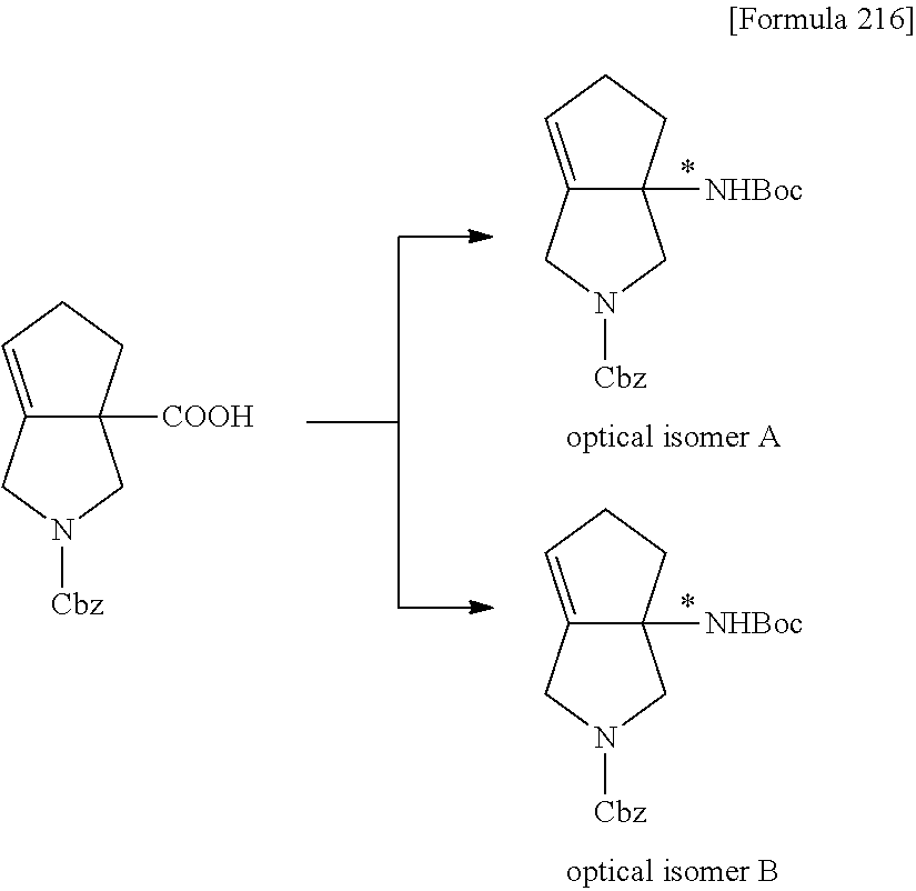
C12([NHBoc])C(=CCC1)CN([Cbz])C2.C12([NHBoc])C(=CCC1)CN([Cbz])C2.C12([COOH])C(=CCC1)CN([Cbz])C2
